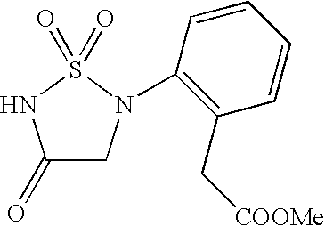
C1(=O)CN(C2=C(C[COOMe])C=CC=C2)S(=O)(=O)N1
